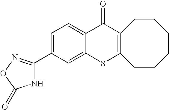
C1(C2=NOC(=O)N2)=CC=C2C(=C1)SC1=C(C2=O)CCCCCC1
